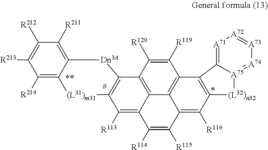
C1([R119])=C([R120])C2=C3C4=C1C1=C(C([R116])=C4C([R115])=C([R114])C3=C([R113])C3=C2[Dn3A]C2=C([R211])C([R212])=C([R213])C([R214])=C2[(L31)m31]3)[(L32)n32][A75]2=[A74][A73]=[A72][A71]=C12
